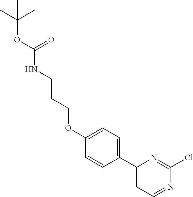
C1(OCCCNC(=O)OC(C)(C)C)=CC=C(C2=CC=NC(Cl)=N2)C=C1
